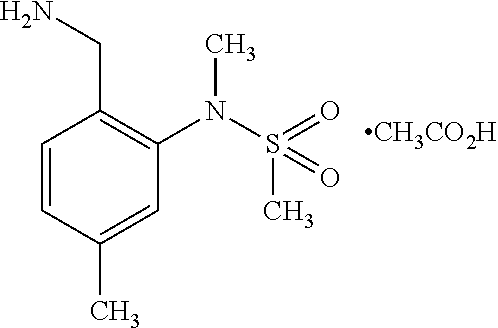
C1=CC(C)=CC(N(S(=O)(C)=O)C)=C1CN.[CH3CO2H]
